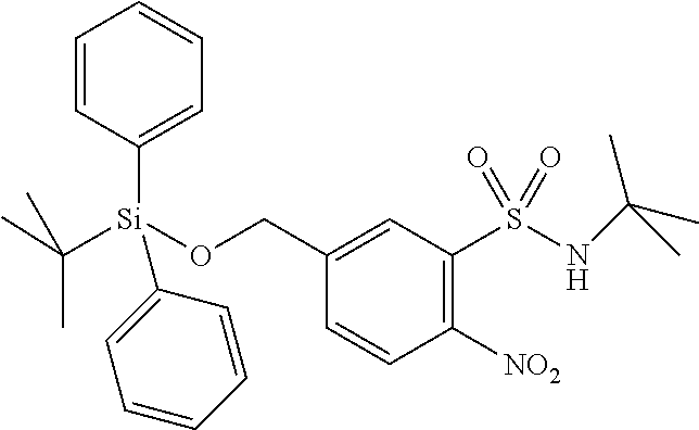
N(S(C1=C([NO2])C=CC(CO[Si](C2=CC=CC=C2)(C2=CC=CC=C2)C(C)(C)C)=C1)(=O)=O)C(C)(C)C
